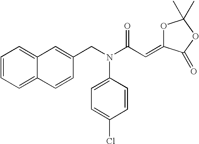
C1=CC=C2C(=C1)C=C(CN(C(C=C1OC(C)(C)OC1=O)=O)C1=CC=C(Cl)C=C1)C=C2
